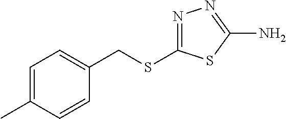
C1=C(C)C=CC(CSC2=NN=C(N)S2)=C1
